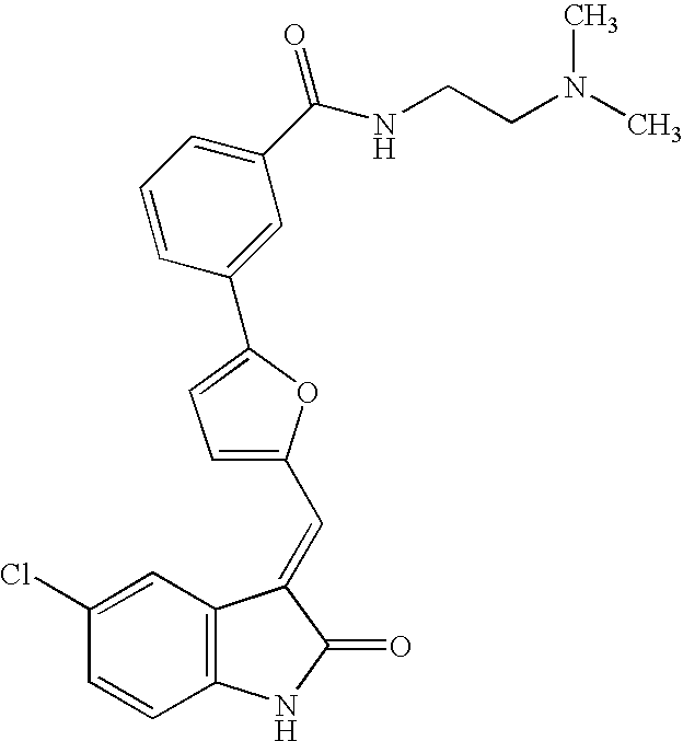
C12=C(C=C(Cl)C=C1)C(=CC1=CC=C(C3=CC(C(NCCN(C)C)=O)=CC=C3)O1)C(=O)N2
